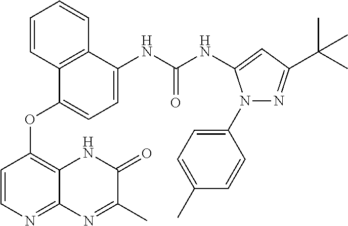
C1=CC2=C(C=C1)C(NC(NC1=CC(C(C)(C)C)=NN1C1=CC=C(C)C=C1)=O)=CC=C2OC1=C2C(=NC=C1)N=C(C)C(=O)N2
